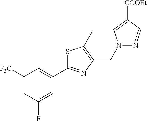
C1([F3C])=CC(F)=CC(C2=NC(CN3N=CC([COOEt])=C3)=C(C)S2)=C1
